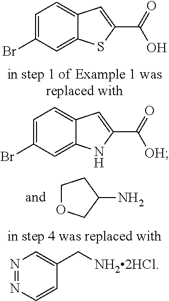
C1OCC(N)C1.C1=C(Br)C=C2C(=C1)C=C(C(=O)O)S2.C1=C(Br)C=C2C(=C1)C=C(C(=O)[OH])N2.N1=NC=CC(C[NH22HCl])=C1
